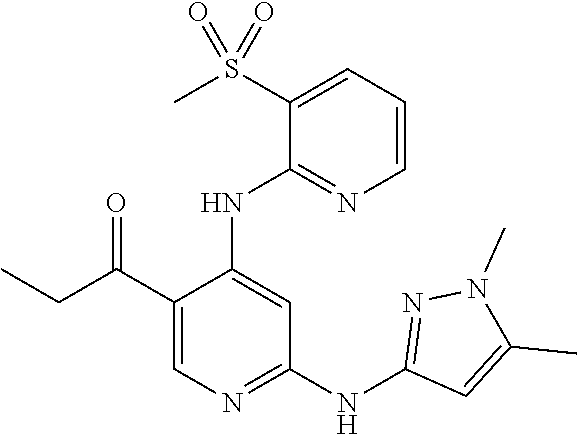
C1(C(CC)=O)=CN=C(NC2=NN(C)C(C)=C2)C=C1NC1=NC=CC=C1S(C)(=O)=O
